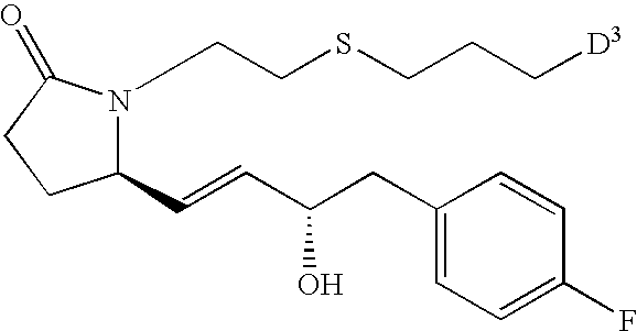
C(SCCN1C(C=CC(CC2=CC=C(F)C=C2)O)CCC1=O)CC[D3]
